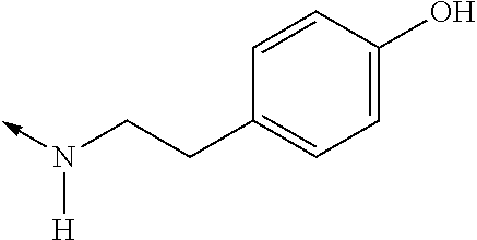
C-N(CCC1=CC=C(O)C=C1)[H]
